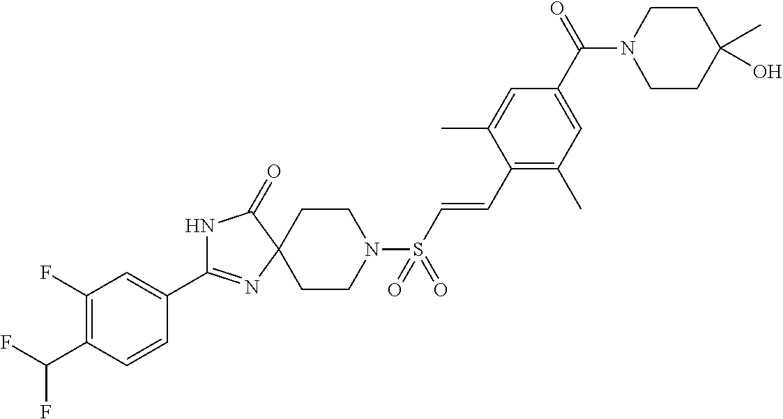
N1C(C2=CC(F)=C(C(F)F)C=C2)=NC2(C1=O)CCN(S(C=CC1=C(C)C=C(C(N3CCC(C)(O)CC3)=O)C=C1C)(=O)=O)CC2
